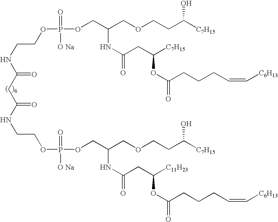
C(NC(CC(NCCOP([O Na])(=O)OCC(COCCC([C7H15])O)NC(=O)CC([C11H23])OC(CCCC=C[C6H13])=O)=O)=O)COP(=O)([O Na])OCC(COCCC([C7H15])O)NC(CC([C7H15])OC(CCCC=C[C6H13])=O)=O
